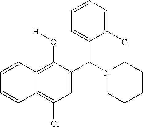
C1=CC2=C(Cl)C=C(C(N3CCCCC3)C3=CC=CC=C3Cl)C(O[H])=C2C=C1
